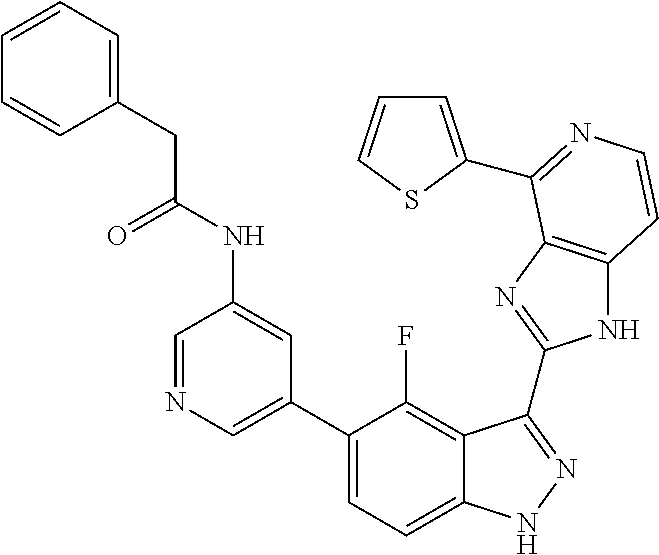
C1=C(C2=CC=C3C(=C2F)C(C2=NC4=C(N2)C=CN=C4C2=CC=CS2)=NN3)C=C(NC(=O)CC2=CC=CC=C2)C=N1
